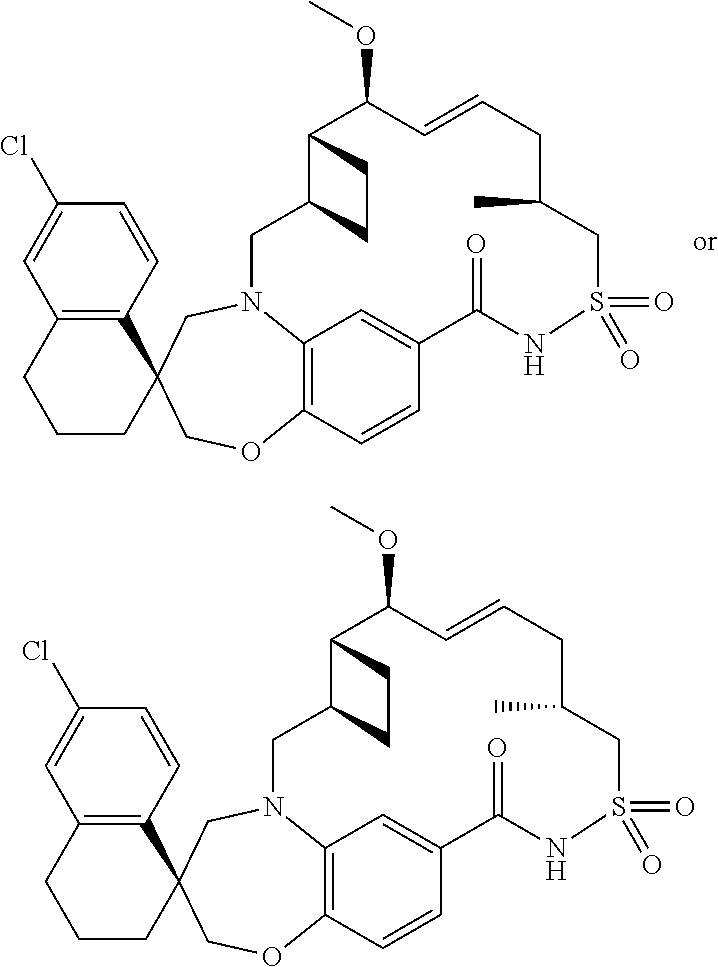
C1(Cl)=CC2=C(C=C1)C1(CCC2)COC2=C3N(C1)CC1C(C(OC)C=CCC(C)CS(=O)(=O)NC(=O)C(=C3)C=C2)CC1.C1(Cl)=CC2=C(C=C1)C1(CCC2)COC2=C3N(C1)CC1C(C(OC)C=CCC(C)CS(=O)(=O)NC(=O)C(=C3)C=C2)CC1
